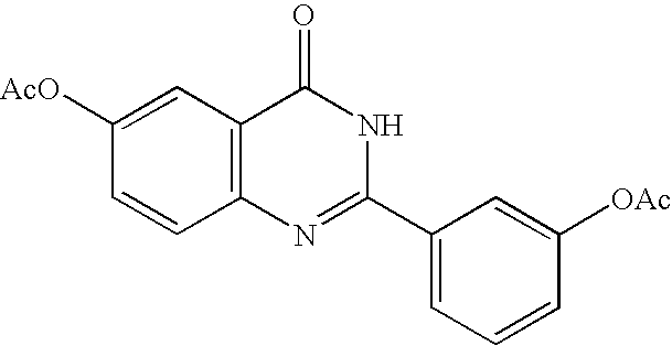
C1([AcO])=CC2=C(C=C1)N=C(C1=CC=CC([OAc])=C1)NC2=O
